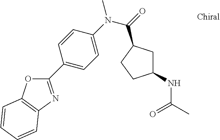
C1(C2=CC=C(N(C)C(=O)C3CC(NC(=O)C)CC3)C=C2)=NC2=C(O1)C=CC=C2
